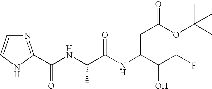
N1=C(C(NC(C(NC(C(CF)O)CC(=O)OC(C)(C)C)=O)C)=O)NC=C1
